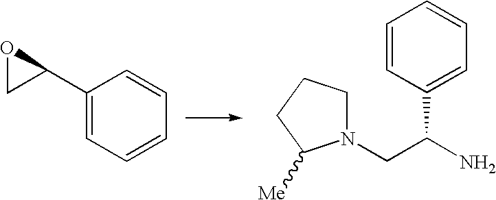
C1(C2OC2)=CC=CC=C1.N1(CC(N)C2=CC=CC=C2)CCCC1[Me]
